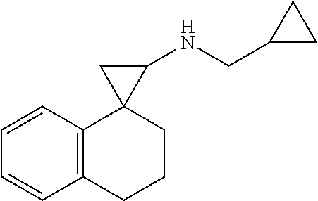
C1=CC2=C(C=C1)CCCC21C(NCC2CC2)C1
